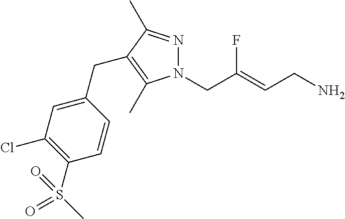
N1=C(C)C(CC2=CC(Cl)=C(S(C)(=O)=O)C=C2)=C(C)N1CC(=CCN)F
